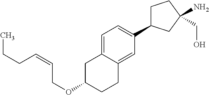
CCCC=CCOC1CC2=CC=C(C3CCC(N)(CO)C3)C=C2CC1
